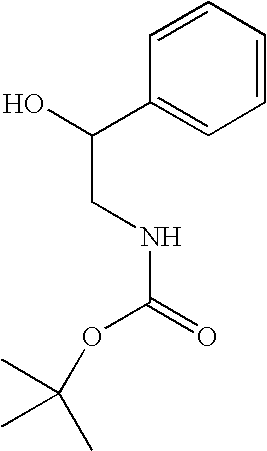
C1=CC=CC=C1C(O)CNC(=O)OC(C)(C)C
